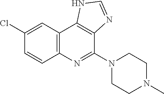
C1(Cl)=CC2=C(C=C1)N=C(N1CCN(C)CC1)C1=C2NC=N1
